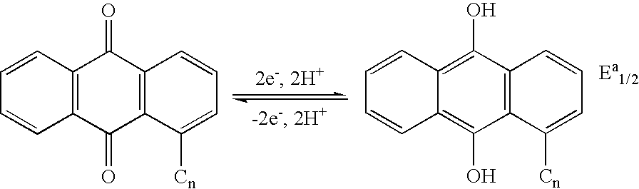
C1=CC2=C(C=C1)C(=O)C1=C(C2=O)C([Cn])=CC=C1.C1=CC2=C(O)C3=C(C(O)=C2C=C1)C=CC=C3[Cn]
